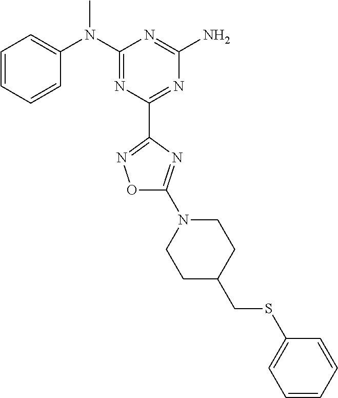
C1=CC=CC(N(C2=NC(C3=NOC(N4CCC(CSC5=CC=CC=C5)CC4)=N3)=NC(N)=N2)C)=C1
